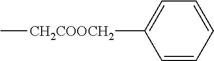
C1=C([CH2COOCH2]C)C=CC=C1
